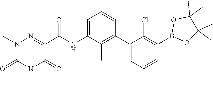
O1B(C2=C(Cl)C(C3=C(C)C(NC(C4=NN(C)C(=O)N(C)C4=O)=O)=CC=C3)=CC=C2)OC(C)(C)C1(C)C
